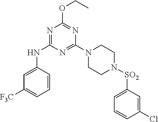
C1=CC(NC2=NC(OCC)=NC(N3CCN([SO2]C4=CC=CC(Cl)=C4)CC3)=N2)=CC([F3C])=C1
